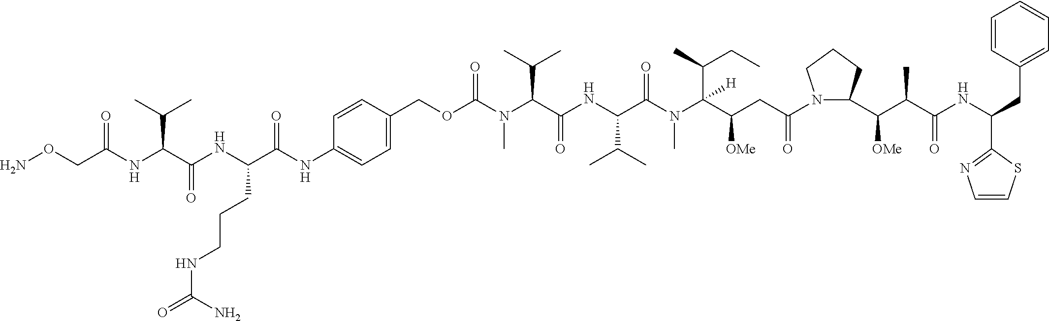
C(N(C(C(NC(C(N(C(C(CC(N1C(C(C(C(NC(C2=NC=CS2)CC2=CC=CC=C2)=O)C)[OMe])CCC1)=O)[OMe])(C(CC)C)[H])C)=O)C(C)C)=O)C(C)C)C)(OCC1=CC=C(NC(C(NC(C(NC(CON)=O)C(C)C)=O)CCCNC(=O)N)=O)C=C1)=O
